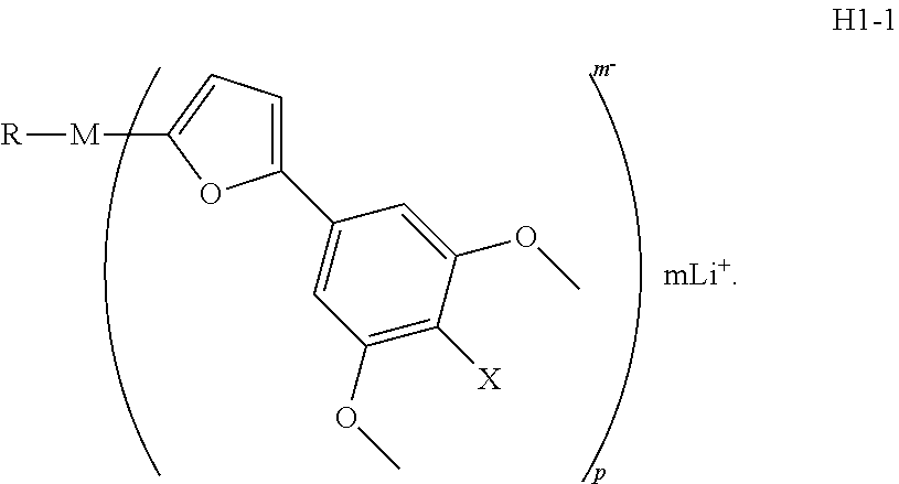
C1=C(C2=CC(OC)=C([X])C(OC)=C2)OC([M][R])=C1
